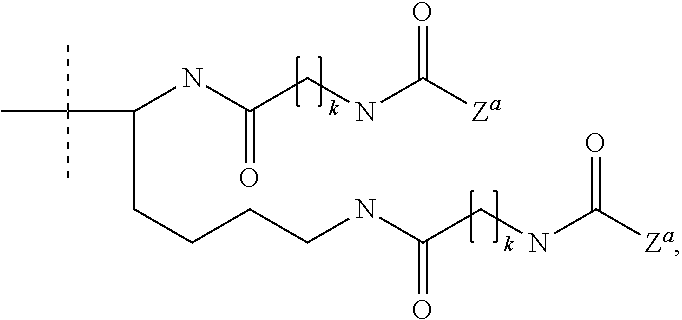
C(C(NC(CNC([Za])=O)=O)CCCCNC(CNC([Za])=O)=O)(C)(C)C
